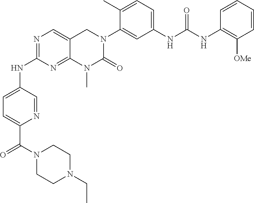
N1=C(NC2=CC=C(C(=O)N3CCN(CC)CC3)N=C2)N=C2C(=C1)CN(C1=CC(NC(NC3=C([OMe])C=CC=C3)=O)=CC=C1C)C(=O)N2C
